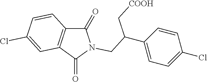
C1(=O)C2=C(C(=O)N1CC(C[COOH])C1=CC=C(Cl)C=C1)C=C(Cl)C=C2
